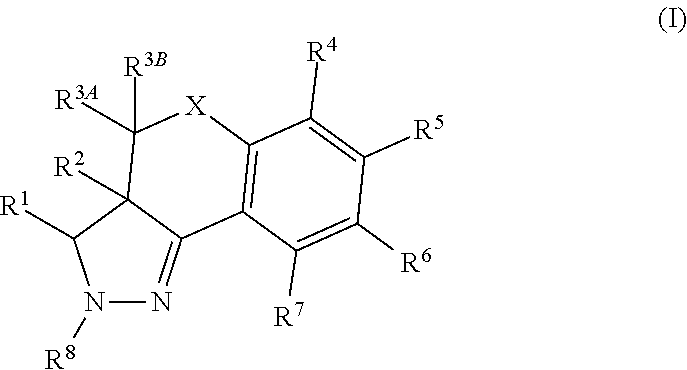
N1([R8])N=C2C([R2])(C1[R1])C([R3A])([R3B])[X]C1=C2C([R7])=C([R6])C([R5])=C1[R4]
